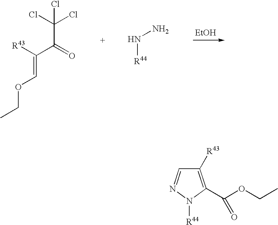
[EtOH].C(C(=O)C([R43])=COCC)(Cl)(Cl)Cl.N([R44])N.C1([R43])=C(C(OCC)=O)N([R44])N=C1
